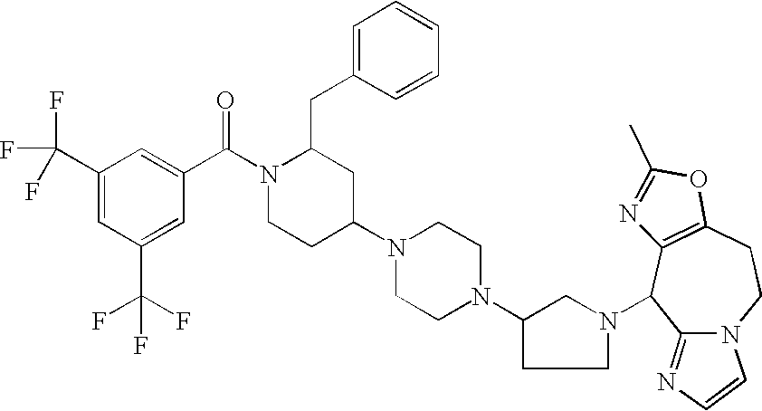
C1(C(F)(F)F)=CC(C(F)(F)F)=CC(C(N2CCC(N3CCN(C4CCN(C5C6=NC=CN6CCC6=C5N=C(C)O6)C4)CC3)CC2CC2=CC=CC=C2)=O)=C1
